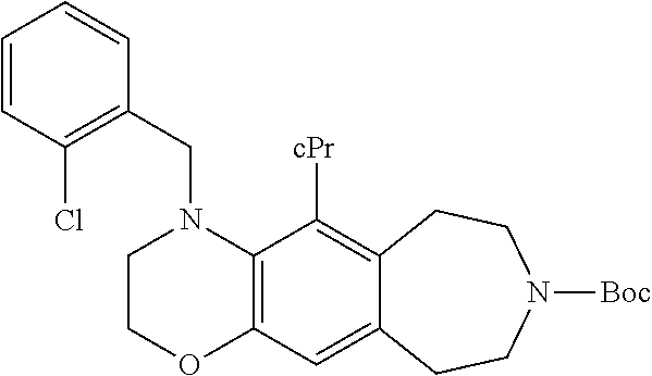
C12=C(N(CC3=C(Cl)C=CC=C3)CCO1)C([cPr])=C1C(=C2)CCN([Boc])CC1
